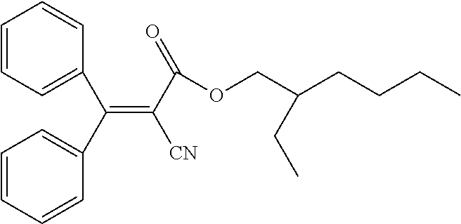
C1=CC=C(C(=C([CN])C(OCC(CCCC)CC)=O)C2=CC=CC=C2)C=C1
